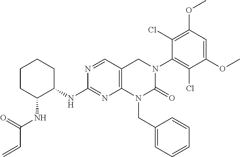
C1C(NC(C=C)=O)C(NC2=NC3=C(C=N2)CN(C2=C(Cl)C(OC)=CC(OC)=C2Cl)C(=O)N3CC2=CC=CC=C2)CCC1
